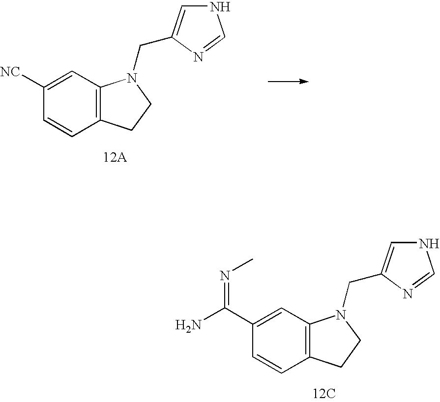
C1([NC])=CC2=C(C=C1)CCN2CC1=CNC=N1.C1(C(N)=NC)=CC2=C(C=C1)CCN2CC1=CNC=N1.[12C]
